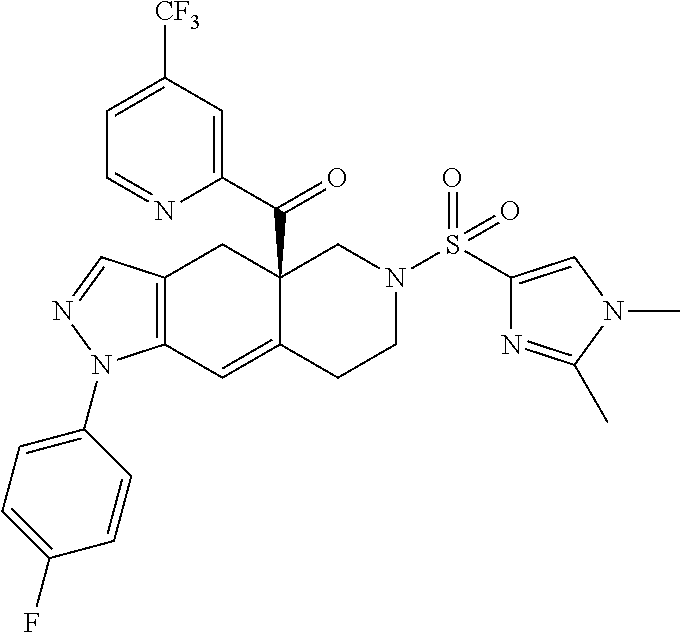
C1=C([CF3])C=C(C(=O)C23C(=CC4=C(C2)C=NN4C2=CC=C(F)C=C2)CCN(S(=O)(=O)C2=CN(C)C(C)=N2)C3)N=C1
